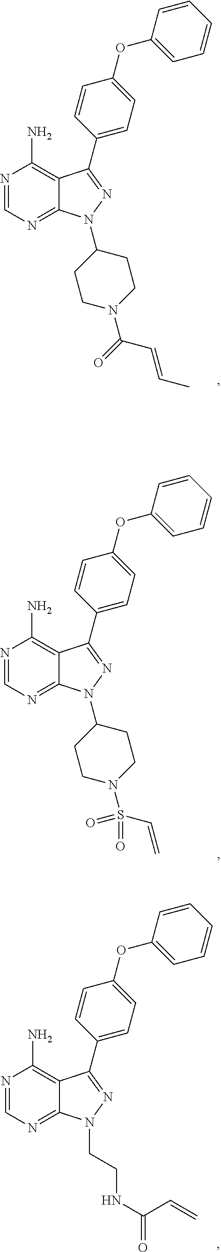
N1=CN=C2C(=C1N)C(C1=CC=C(OC3=CC=CC=C3)C=C1)=NN2C1CCN(S(C=C)(=O)=O)CC1.N1=CN=C2C(=C1N)C(C1=CC=C(OC3=CC=CC=C3)C=C1)=NN2CCNC(=O)C=C.N1=CN=C2C(=C1N)C(C1=CC=C(OC3=CC=CC=C3)C=C1)=NN2C1CCN(C(=O)C=CC)CC1
